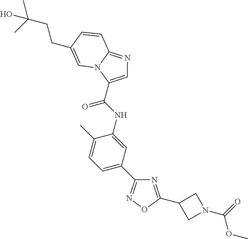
C1=C(C(NC2=CC(C3=NOC(C4CN(C(=O)OC)C4)=N3)=CC=C2C)=O)N2C(=N1)C=CC(CCC(C)(C)O)=C2
